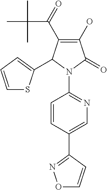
C1(O)=C(C(C(C)(C)C)=O)C(C2=CC=CS2)N(C2=NC=C(C3=NOC=C3)C=C2)C1=O
